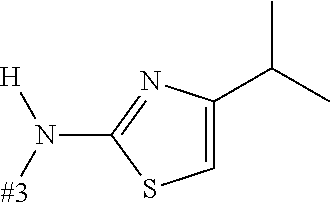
C1(N([#3])[H])=NC(C(C)C)=CS1
